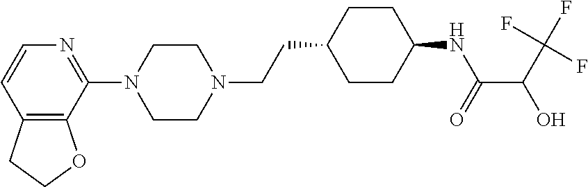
C12=C(C(N3CCN(CCC4CCC(NC(C(C(F)(F)F)O)=O)CC4)CC3)=NC=C1)OCC2
